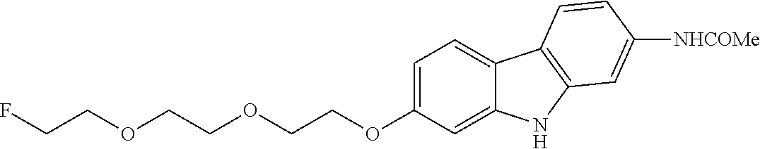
C1=C(OCCOCCOCCF)C=C2C(=C1)C1=C(N2)C=C([NHCOMe])C=C1
